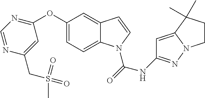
C1(CS(=O)(=O)C)=CC(OC2=CC=C3C(=C2)C=CN3C(=O)NC2=NN3C(=C2)C(C)(C)CC3)=NC=N1
